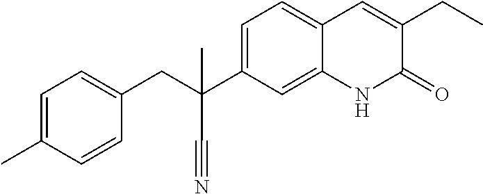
C1=CC(C)=CC=C1CC(C#N)(C1=CC=C2C(=C1)NC(=O)C(CC)=C2)C
